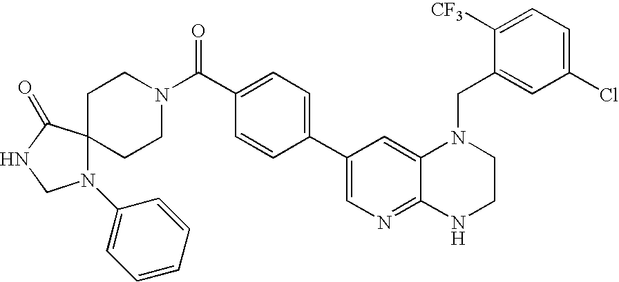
C1CN(C(C2=CC=C(C3=CN=C4C(=C3)N(CC3=CC(Cl)=CC=C3[CF3])CCN4)C=C2)=O)CCC12N(C1=CC=CC=C1)CNC2=O
